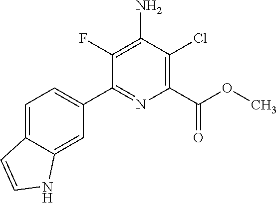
C1=C2C(=CC(C3=NC(C(OC)=O)=C(Cl)C(N)=C3F)=C1)NC=C2
